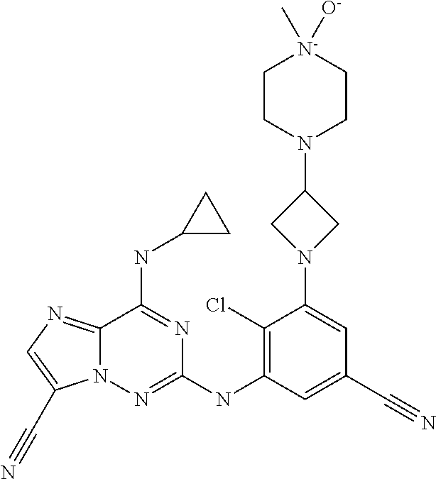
C12=NC=C(C#N)N1N=C(NC1=C(Cl)C(N3CC(N4CC[N-]([O-])(C)CC4)C3)=CC(C#N)=C1)N=C2NC1CC1
